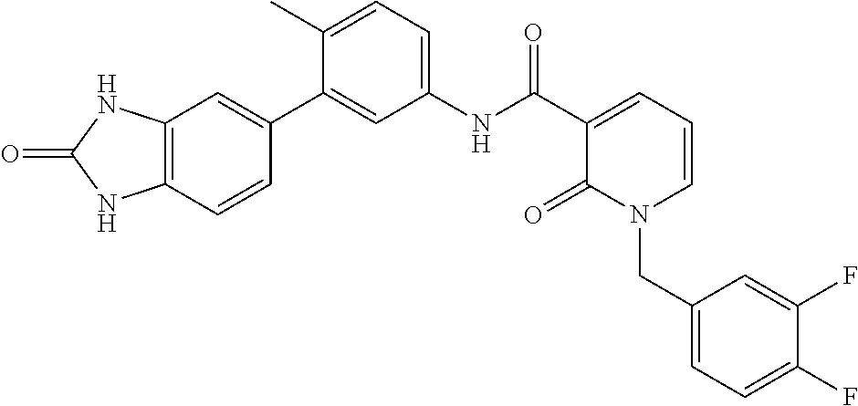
C12=C(C=CC(C3=CC(NC(C4=CC=CN(CC5=CC=C(F)C(F)=C5)C4=O)=O)=CC=C3C)=C1)NC(=O)N2
